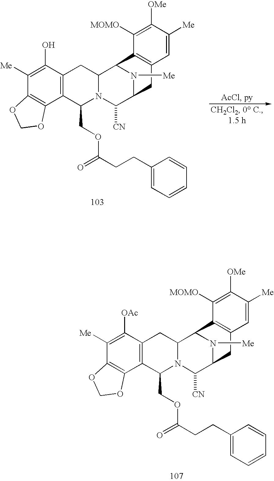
C1([Me])=C(O)C2=C(C3=C1OCO3)C(COC(CCC1=CC=CC=C1)=O)N1C(C2)C2N([Me])C(C1[CN])CC1=C2C([MOMO])=C([OMe])C([Me])=C1.C1([Me])=C([OAc])C2=C(C3=C1OCO3)C(COC(CCC1=CC=CC=C1)=O)N1C(C2)C2N([Me])C(C1[CN])CC1=C2C([MOMO])=C([OMe])C([Me])=C1
